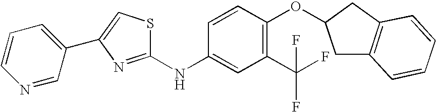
C1=CC=C(C2=CSC(NC3=CC(C(F)(F)F)=C(OC4CC5=C(C4)C=CC=C5)C=C3)=N2)C=N1
